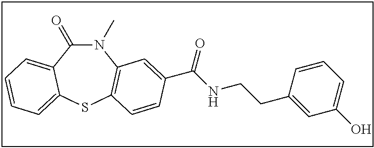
N1(C)C(=O)C2=CC=CC=C2SC2=C1C=C(C(NCCC1=CC(O)=CC=C1)=O)C=C2
